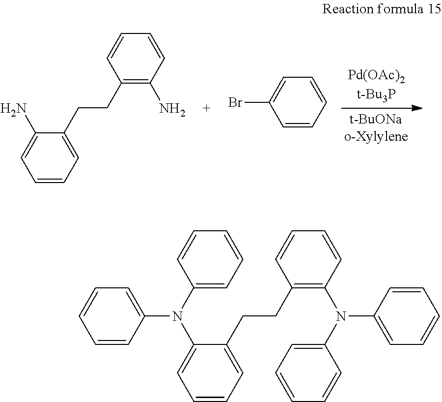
C1=CC=C(CCC2=C(N)C=CC=C2)C(N)=C1.C1=CC=CC=C1Br.C1=CC(N(C2=CC=CC=C2)C2=CC=CC=C2CCC2=C(N(C3=CC=CC=C3)C3=CC=CC=C3)C=CC=C2)=CC=C1
